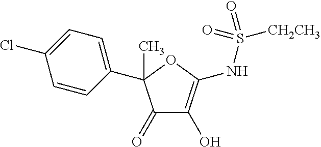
C1(=O)C(O)=C(NS([CH2CH3])(=O)=O)OC1(C1=CC=C(Cl)C=C1)C
